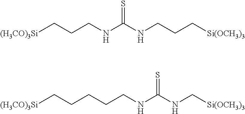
N(C(NCCC[Si(OCH3)3])=S)CCC[(H3CO)3Si].N(C(NC[Si(OCH3)3])=S)CCCCC[(H3CO)3Si]
